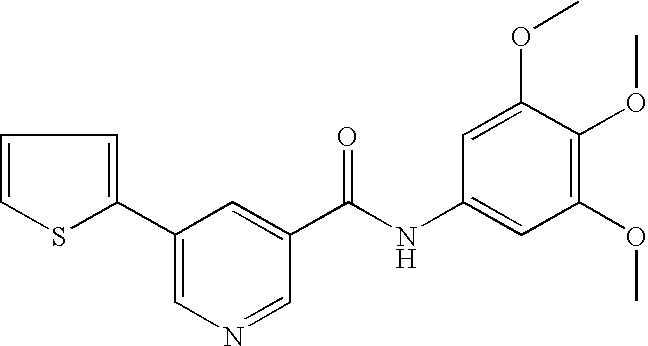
C1=CSC(C2=CN=CC(C(NC3=CC(OC)=C(OC)C(OC)=C3)=O)=C2)=C1
